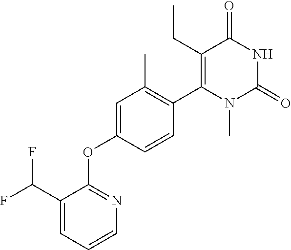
C1(C(F)F)=CC=CN=C1OC1=CC(C)=C(C2=C(CC)C(=O)NC(=O)N2C)C=C1
